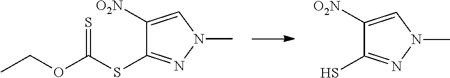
C1([O2N])=CN(C)N=C1S.C1([O2N])=CN(C)N=C1SC(OCC)=S
